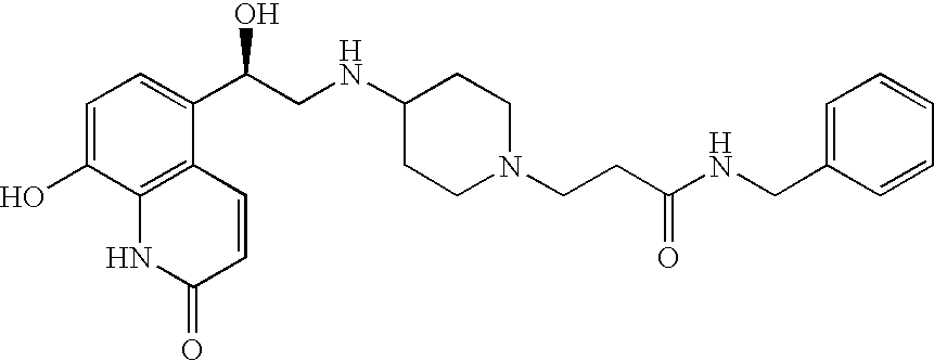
C1=C(O)C2=C(C(C(CNC3CCN(CCC(NCC4=CC=CC=C4)=O)CC3)O)=C1)C=CC(=O)N2
